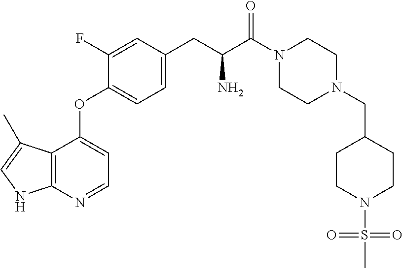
C1CN(CC2CCN(S(C)(=O)=O)CC2)CCN1C(C(CC1=CC=C(OC2=CC=NC3=C2C(C)=CN3)C(F)=C1)N)=O
